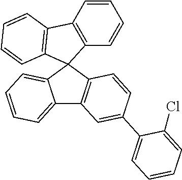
C12=CC=CC=C1C1(C3=C2C=C(C2=CC=CC=C2Cl)C=C3)C2=C(C=CC=C2)C2=C1C=CC=C2
